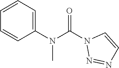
O=C(N1N=NC=C1)N(C1=CC=CC=C1)C
